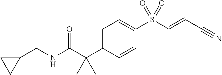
N(C(C(C1=CC=C(S(C=CC#N)(=O)=O)C=C1)(C)C)=O)CC1CC1
